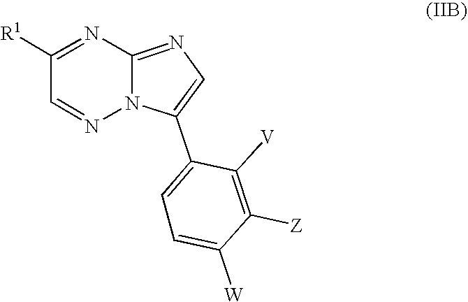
C1([R1])=NC2=NC=C(C3=CC=C([W])C([Z])=C3[V])N2N=C1
